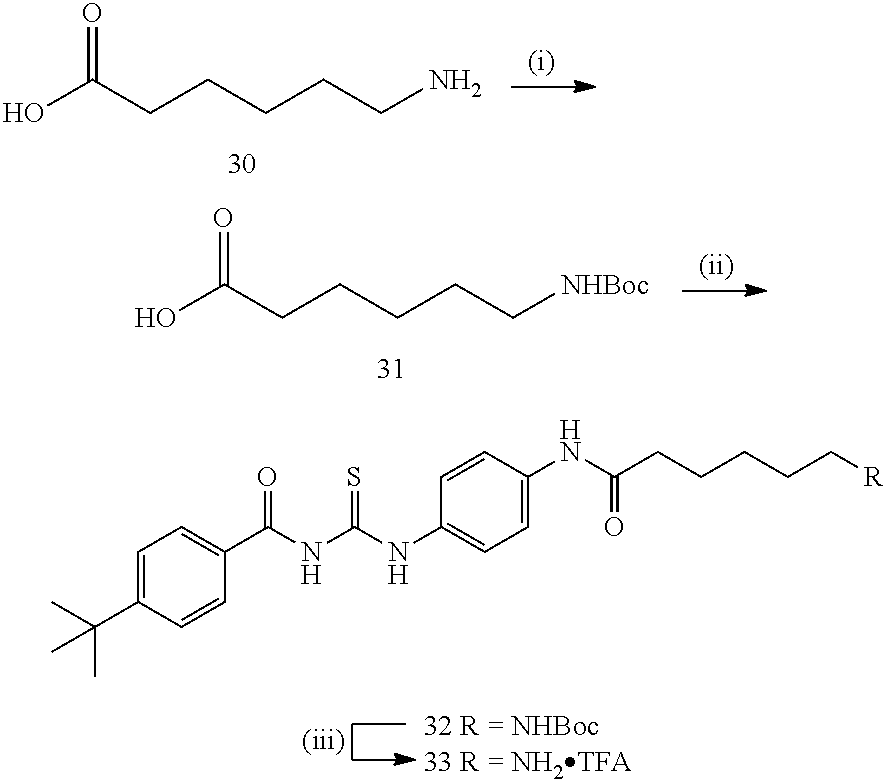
C1=C(C(C)(C)C)C=CC(C(NC(NC2=CC=C(NC(CCCCC[R])=O)C=C2)=S)=O)=C1.OC(CCCCCN)=O.OC(CCCCC[NHBoc])=O
